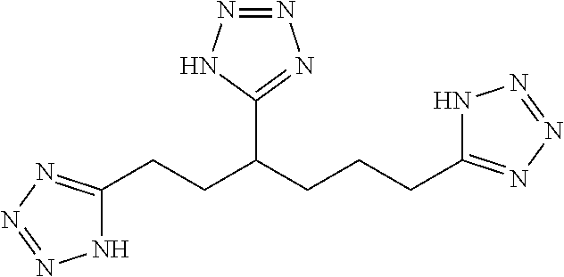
N1C(CCC(CCCC2=NN=NN2)C2=NN=NN2)=NN=N1
